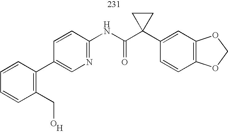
C1=CC(C2=CN=C(NC(=O)C3(C4=CC5=C(C=C4)OCO5)CC3)C=C2)=C(CO)C=C1.[H]
